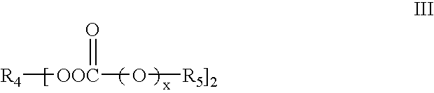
[R4][OOC](O[R5]2])=O
